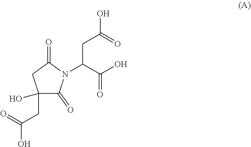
C1(O)(CC(O)=O)C(=O)N(C(C(O)=O)CC(O)=O)C(=O)C1
